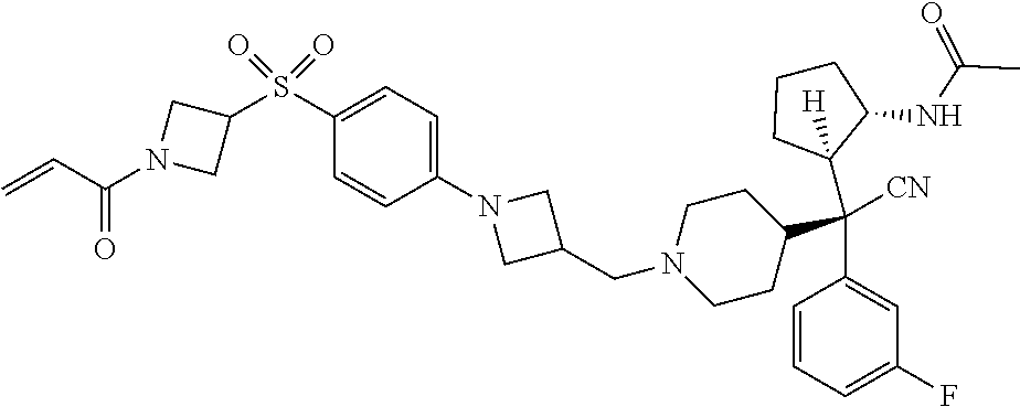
C1(S(C2CN(C(=O)C=C)C2)(=O)=O)=CC=C(N2CC(CN3CCC(C(C4=CC(F)=CC=C4)(C4([H])C(NC(C)=O)CCC4)[CN])CC3)C2)C=C1
